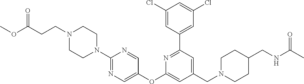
C1(Cl)=CC(C2=NC(OC3=CN=C(N4CCN(CCC(OC)=O)CC4)N=C3)=CC(CN3CCC(CNC(C)=O)CC3)=C2)=CC(Cl)=C1
